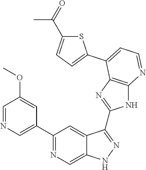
C1(C2=NC=C3C(=C2)C(C2=NC4=C(N2)N=CC=C4C2=CC=C(C(=O)C)S2)=NN3)=CN=CC(OC)=C1
